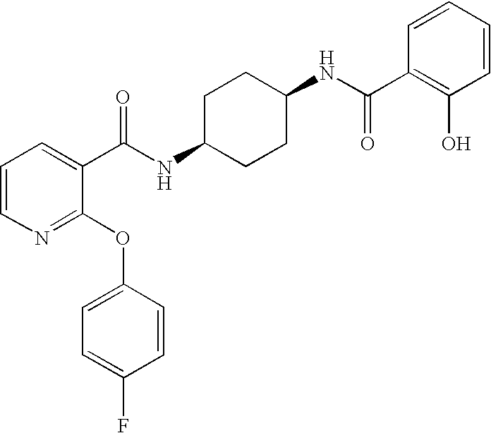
N1=C(OC2=CC=C(F)C=C2)C(C(NC2CCC(NC(=O)C3=C(O)C=CC=C3)CC2)=O)=CC=C1
